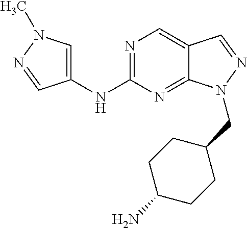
N1=C(NC2=CN(C)N=C2)N=C2C(=C1)C=NN2CC1CCC(N)CC1
